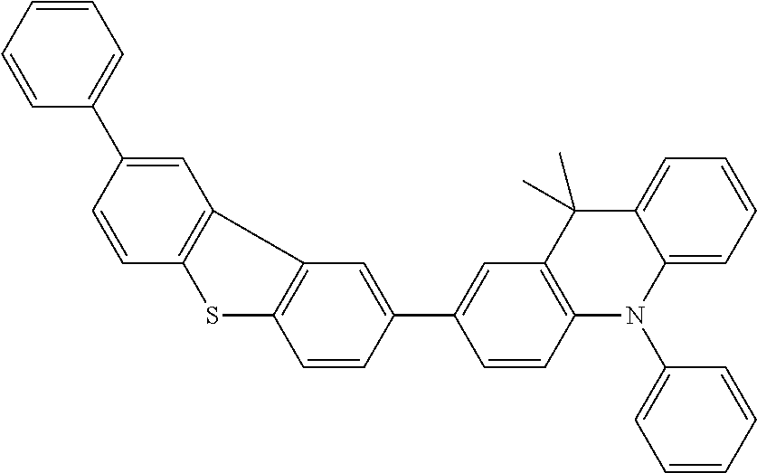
C1=CC(C2=CC=CC=C2)=CC2=C1SC1=C2C=C(C2=CC3=C(C=C2)N(C2=CC=CC=C2)C2=CC=CC=C2C3(C)C)C=C1
